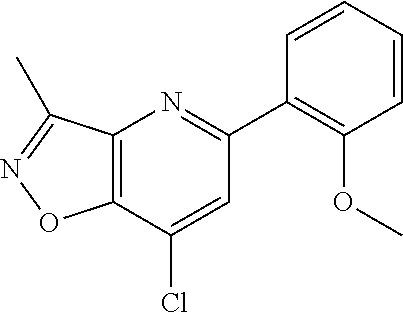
C12=C(C(C)=NO1)N=C(C1=C(OC)C=CC=C1)C=C2Cl
